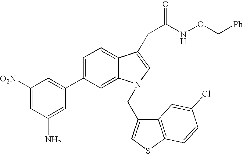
C1(C2=CC([O2N])=CC(N)=C2)=CC=C2C(=C1)N(CC1=CSC3=C1C=C(Cl)C=C3)C=C2CC(NOC[Ph])=O
